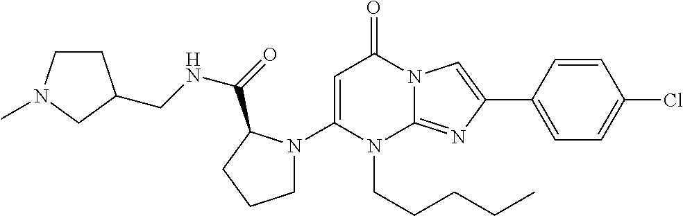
C1=C(N2CCCC2C(=O)NCC2CCN(C)C2)N(CCCCC)C2=NC(C3=CC=C(Cl)C=C3)=CN2C1=O
